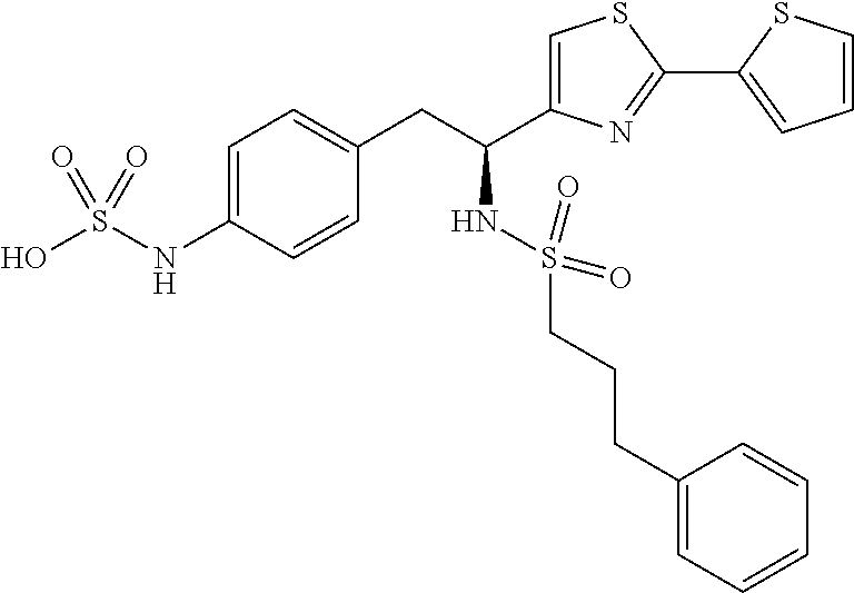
C1=C(NS(O)(=O)=O)C=CC(CC(C2=CSC(C3=CC=CS3)=N2)NS(CCCC2=CC=CC=C2)(=O)=O)=C1
